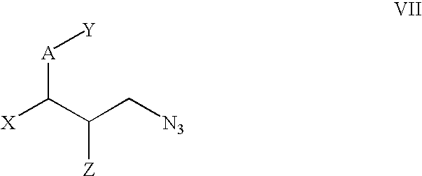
[X]C(C(C[N3])[Z])[A][Y]
